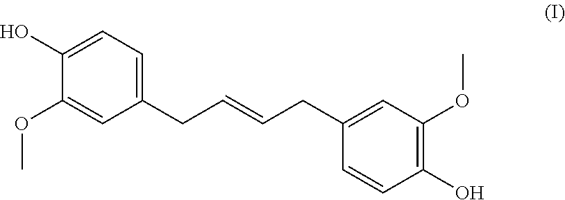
C1(O)=CC=C(CC=CCC2=CC(OC)=C(O)C=C2)C=C1OC
